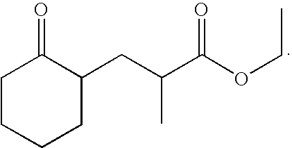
C1CCCC(CC(C)C(OCC)=O)C1=O
